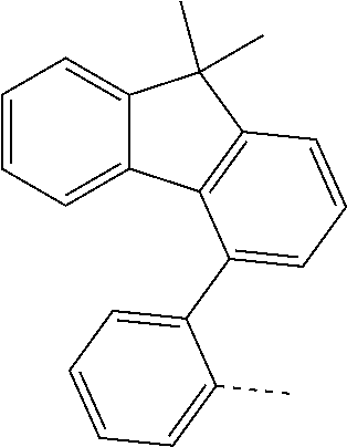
C1=CC=C2C(=C1)C(C)(C)C1=C2C(C2=CC=CC=C2C)=CC=C1
